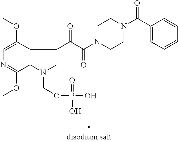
C1=C(OC)C2=C(C(OC)=N1)N(COP(=O)(O)O)C=C2C(C(N1CCN(C(=O)C2=CC=CC=C2)CC1)=O)=O
